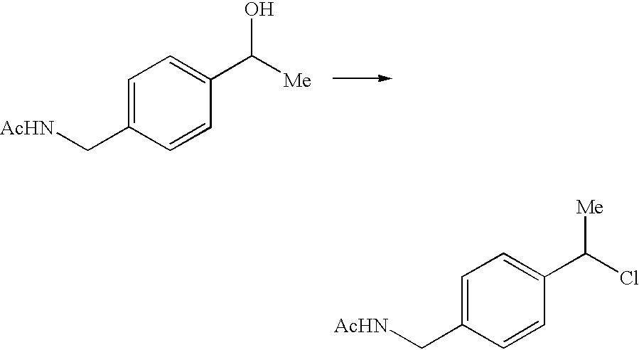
C1=C(C[AcHN])C=CC(C([Me])O)=C1.C1=C(C[AcHN])C=CC(C(Cl)[Me])=C1
